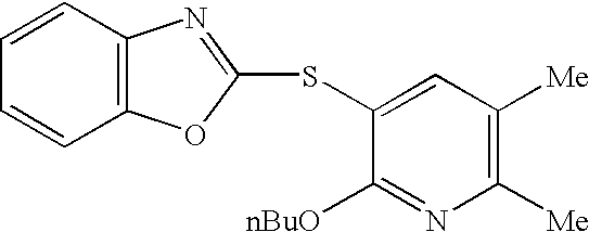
C12=C(OC(SC3=CC([Me])=C([Me])N=C3[nBuO])=N1)C=CC=C2
